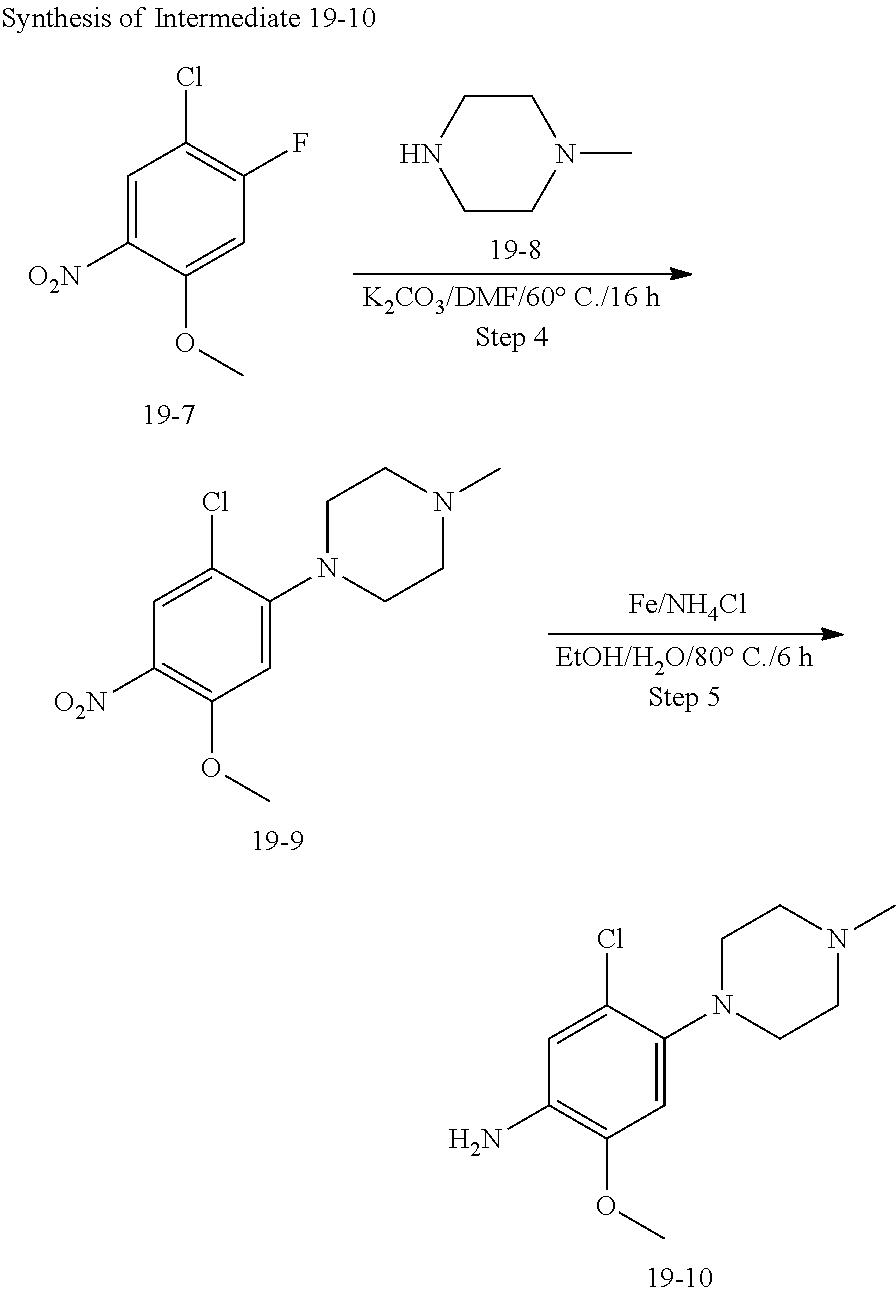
C1CN(C2=CC(OC)=C(N)C=C2Cl)CCN1C.COC1=CC(F)=C(Cl)C=C1[O2N].C1CNCCN1C.C1CN(C2=CC(OC)=C([O2N])C=C2Cl)CCN1C
